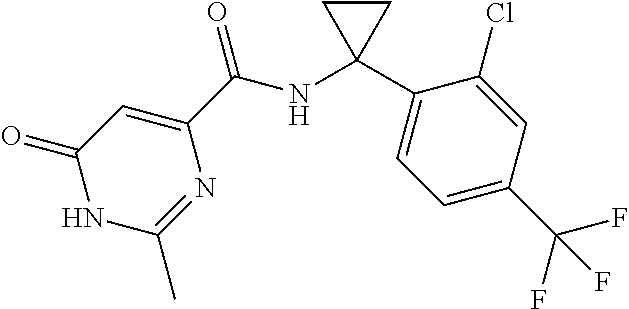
C1(=O)NC(C)=NC(C(=O)NC2(C3=CC=C(C(F)(F)F)C=C3Cl)CC2)=C1
